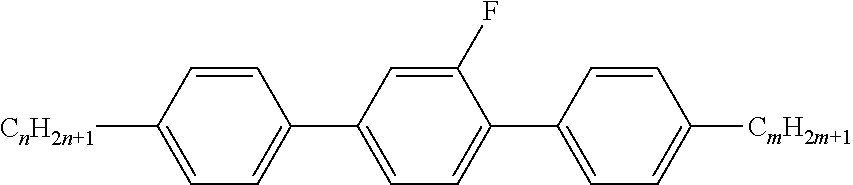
[CnH2n+1]C1=CC=C(C2=CC=C(C3=CC=C([CmH2m+1])C=C3)C(F)=C2)C=C1
